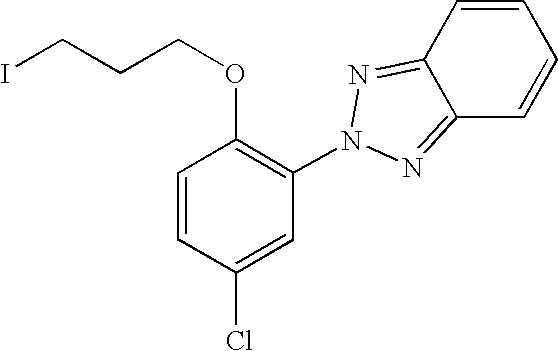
ICCCOC1=C(N2N=C3C=CC=CC3=N2)C=C(Cl)C=C1
